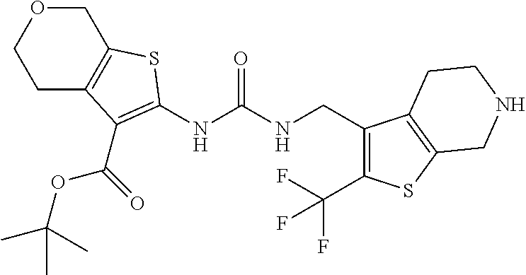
C1CC2=C(CO1)SC(NC(NCC1=C(C(F)(F)F)SC3=C1CCNC3)=O)=C2C(=O)OC(C)(C)C
